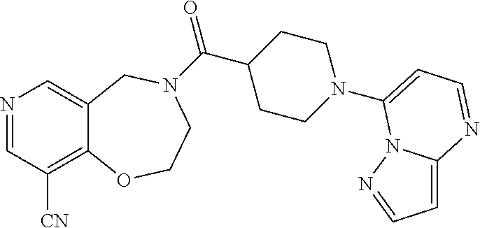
N1=CC([CN])=C2C(=C1)CN(C(C1CCN(C3=CC=NC4=CC=NN43)CC1)=O)CCO2
